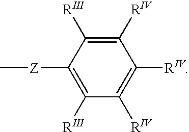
C1([RIV])=C([RIII])C([Z]C)=C([RIII])C([RIV])=C1[RIV]
